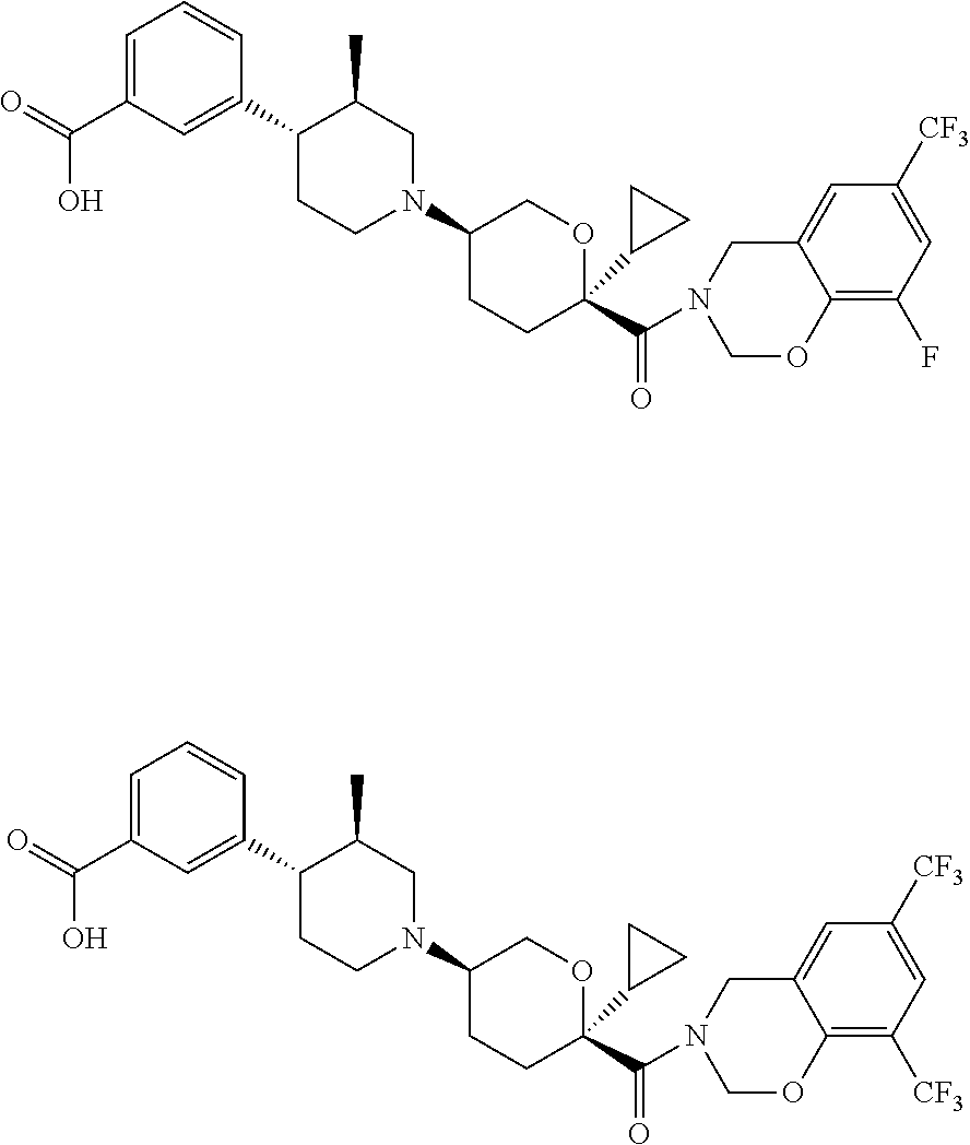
C1=C(C(O)=O)C=C(C2CCN(C3CCC(C(N4COC5=C(F)C=C([CF3])C=C5C4)=O)(C4CC4)OC3)CC2C)C=C1.C1=C(C(O)=O)C=C(C2CCN(C3CCC(C(N4COC5=C([CF3])C=C([CF3])C=C5C4)=O)(C4CC4)OC3)CC2C)C=C1
